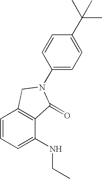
C1=CC=C(NCC)C2=C1CN(C1=CC=C(C(C)(C)C)C=C1)C2=O
